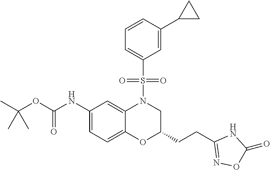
C(OC(NC1=CC=C2C(=C1)N(S(=O)(=O)C1=CC=CC(C3CC3)=C1)CC(CCC1=NOC(=O)N1)O2)=O)(C)(C)C
